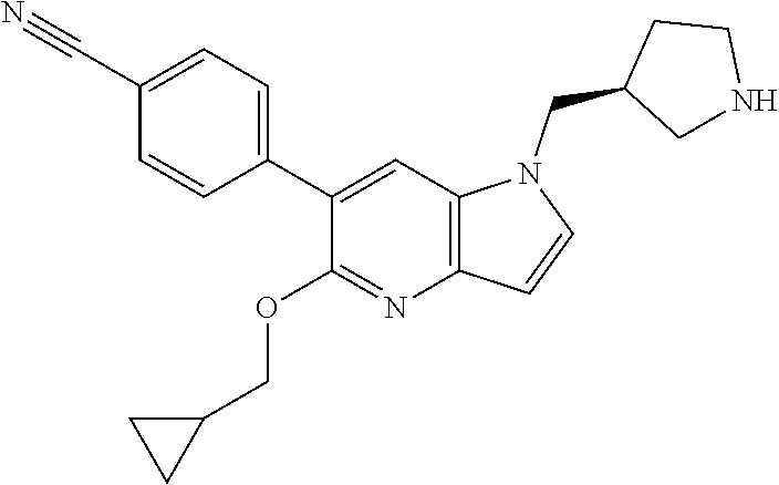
C1(C2=CC=C(C#N)C=C2)=CC2=C(N=C1OCC1CC1)C=CN2CC1CNCC1
